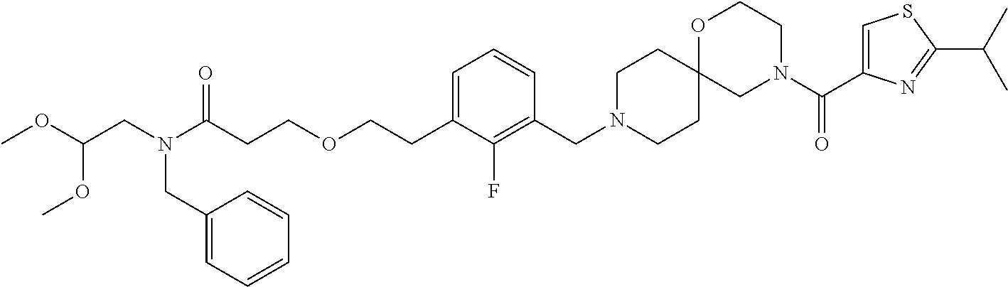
COC(CN(C(CCOCCC1=CC=CC(CN2CCC3(CC2)CN(C(C2=CSC(C(C)C)=N2)=O)CCO3)=C1F)=O)CC1=CC=CC=C1)OC
